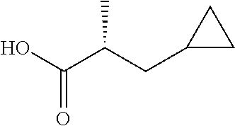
OC(=O)C(CC1CC1)C
